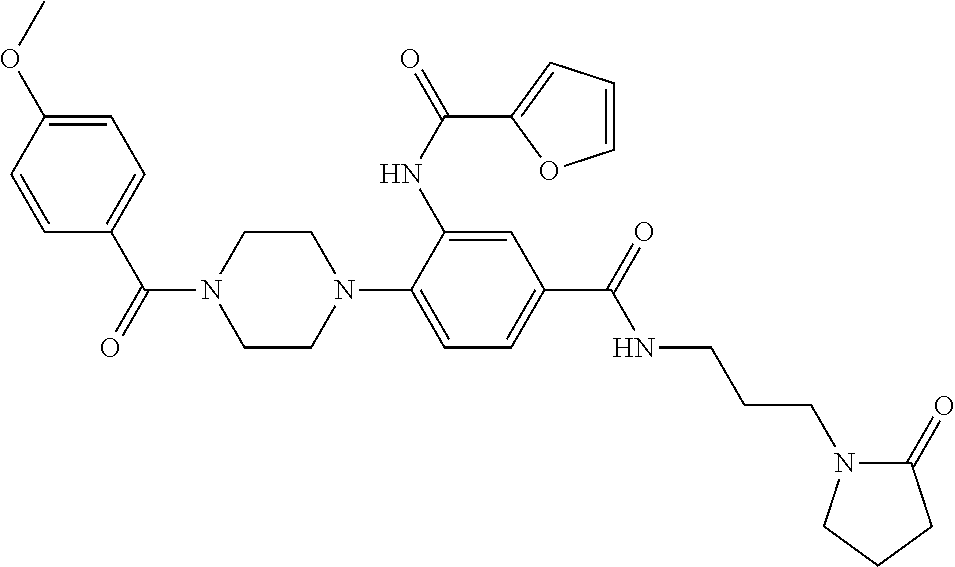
C1(C(=O)N2CCN(C3=CC=C(C(NCCCN4C(=O)CCC4)=O)C=C3NC(=O)C3=CC=CO3)CC2)=CC=C(OC)C=C1
